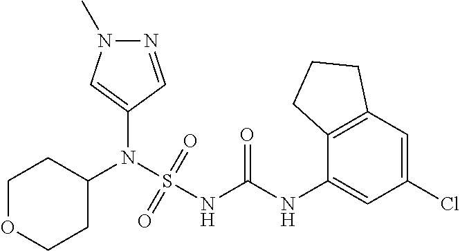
C1(N(S(NC(NC2=CC(Cl)=CC3=C2CCC3)=O)(=O)=O)C2CCOCC2)=CN(C)N=C1
